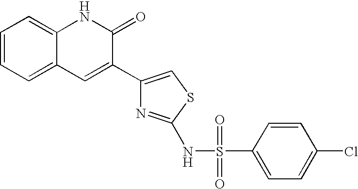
C1=CC=C2C(=C1)NC(=O)C(C1=CSC(NS(=O)(=O)C3=CC=C(Cl)C=C3)=N1)=C2
